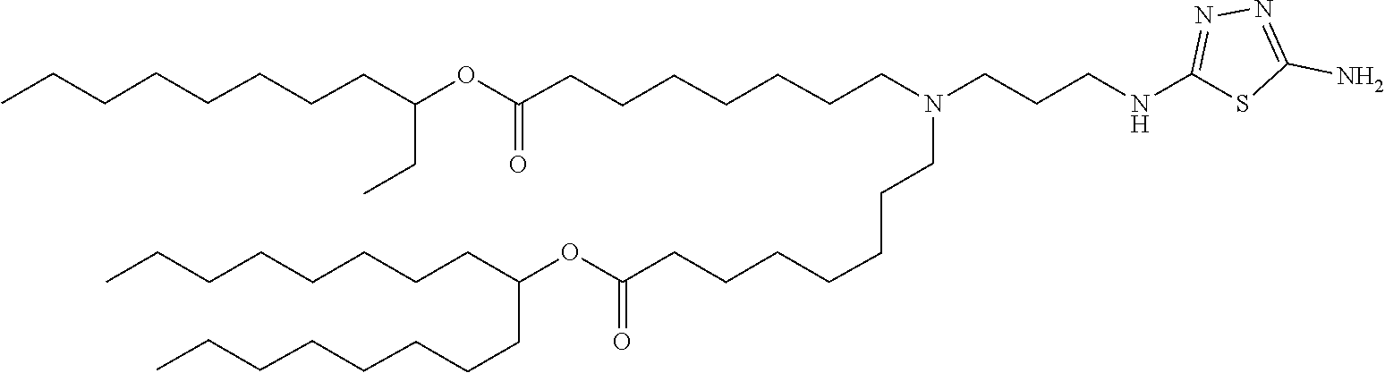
O(C(=O)CCCCCCCN(CCCCCCCC(OC(CC)CCCCCCCC)=O)CCCNC1=NN=C(N)S1)C(CCCCCCCC)CCCCCCCC
